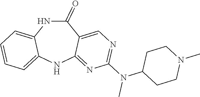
C1(=O)NC2=CC=CC=C2NC2=NC(N(C3CCN(C)CC3)C)=NC=C12
